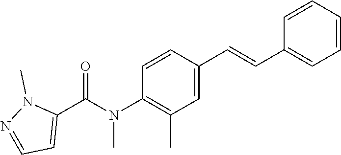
C1=CC=CC(C=CC2=CC(C)=C(N(C(C3=CC=NN3C)=O)C)C=C2)=C1
